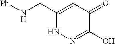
[Ph]NCC1=CC(=O)C(O)=NN1
